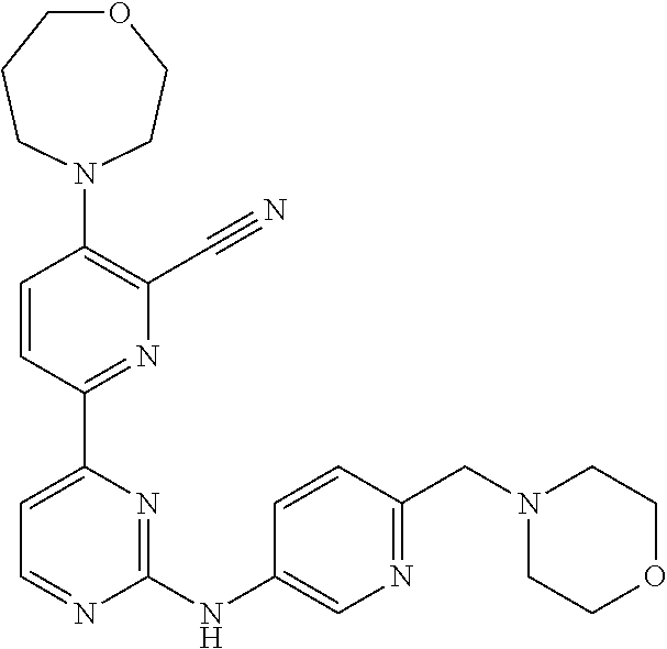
C1=CC(C2=CC=NC(NC3=CN=C(CN4CCOCC4)C=C3)=N2)=NC(C#N)=C1N1CCOCCC1
